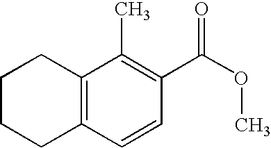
C12=C(C=CC(C(OC)=O)=C1C)CCCC2
